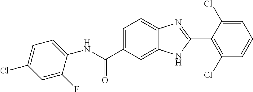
N(C(C1=CC=C2C(=C1)NC(C1=C(Cl)C=CC=C1Cl)=N2)=O)C1=CC=C(Cl)C=C1F
